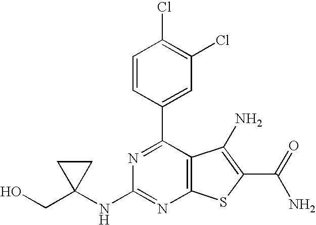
C1=CC(C2=NC(NC3(CO)CC3)=NC3=C2C(N)=C(C(N)=O)S3)=CC(Cl)=C1Cl
